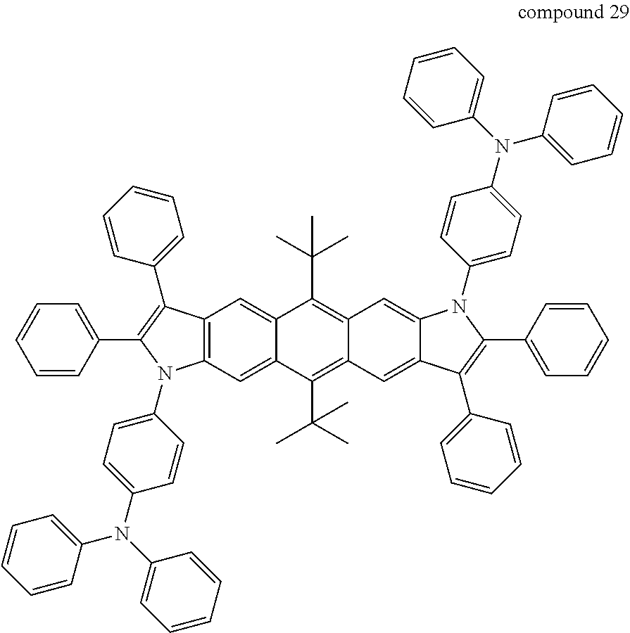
C12=C(C=C3C(=C1)C(C(C)(C)C)=C1C(=C3C(C)(C)C)C=C3C(=C1)N(C1=CC=C(N(C4=CC=CC=C4)C4=CC=CC=C4)C=C1)C(C1=CC=CC=C1)=C3C1=CC=CC=C1)N(C1=CC=C(N(C3=CC=CC=C3)C3=CC=CC=C3)C=C1)C(C1=CC=CC=C1)=C2C1=CC=CC=C1
